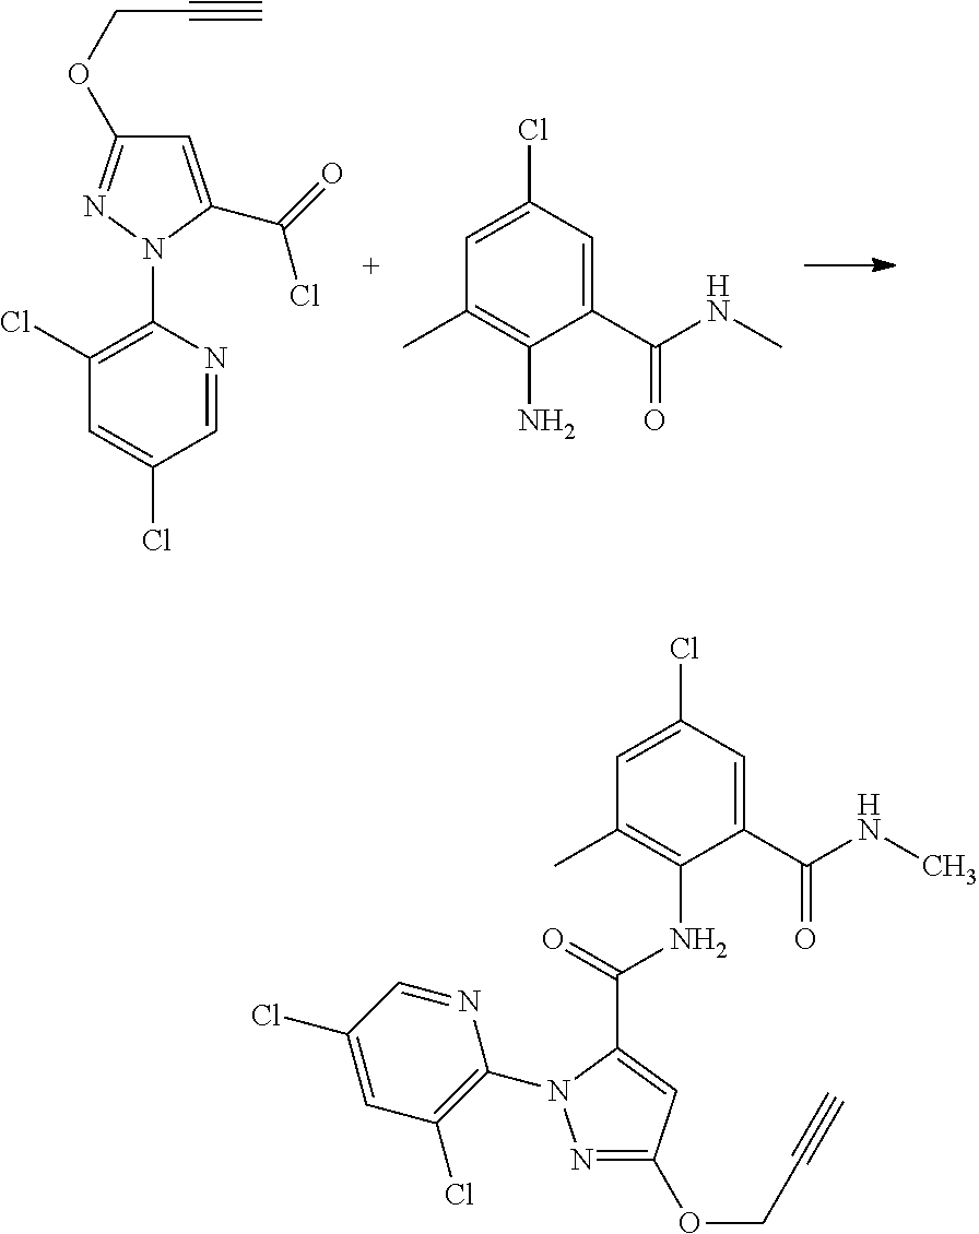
C1(Cl)=C(N2C(C(Cl)=O)=CC(OCC#C)=N2)N=CC(Cl)=C1.C1=C(Cl)C=C(C(NC)=O)C(N)=C1C.C1=C(Cl)C=C(C(NC)=O)C(NC(C2=CC(OCC#C)=NN2C2=C(Cl)C=C(Cl)C=N2)=O)=C1C
